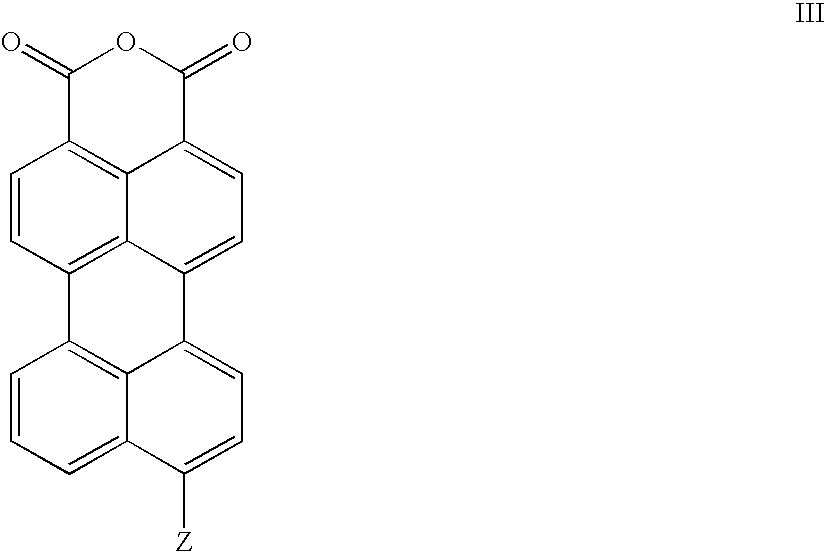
C1(=O)C2=C3C(=CC=C4C3=C(C=C2)C2=C3C4=CC=C([Z])C3=CC=C2)C(=O)O1
